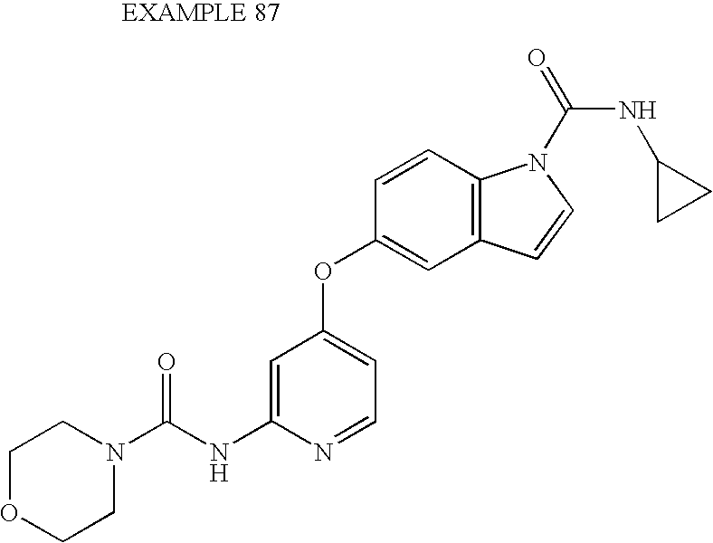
C1=C(NC(N2CCOCC2)=O)N=CC=C1OC1=CC2=C(C=C1)N(C(=O)NC1CC1)C=C2
